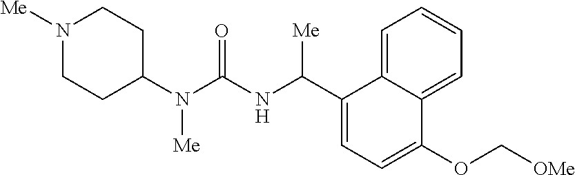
N1([Me])CCC(N(C(NC(C2=CC=C(OC[OMe])C3=CC=CC=C23)[Me])=O)[Me])CC1
